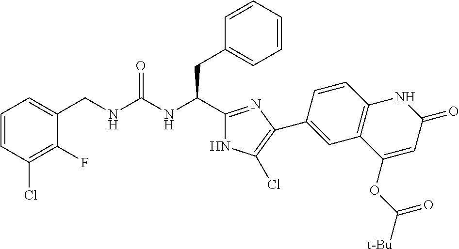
C1=CC(Cl)=C(F)C(CNC(NC(C2=NC(C3=CC4=C(C=C3)NC(=O)C=C4OC([t-Bu])=O)=C(Cl)N2)CC2=CC=CC=C2)=O)=C1
